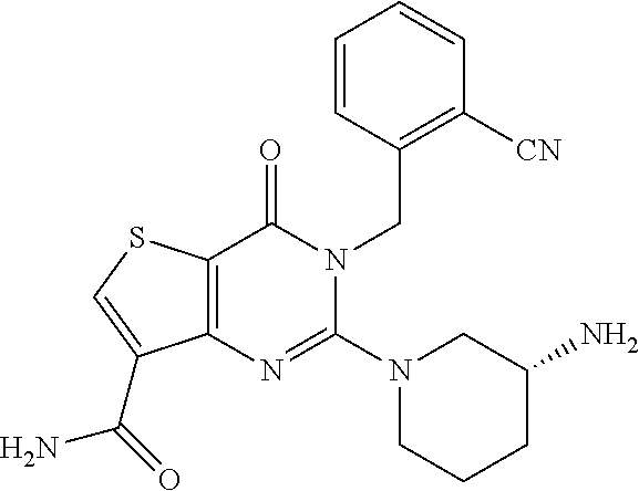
C12=C(SC=C1C(=O)N)C(=O)N(CC1=C([CN])C=CC=C1)C(N1CCCC(N)C1)=N2
